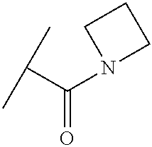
CC(C)C(=O)N1CCC1
